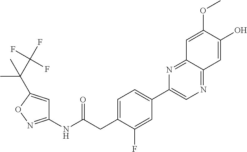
C1(NC(CC2=CC=C(C3=CN=C4C(=N3)C=C(OC)C(O)=C4)C=C2F)=O)=NOC(C(C(F)(F)F)(C)C)=C1
